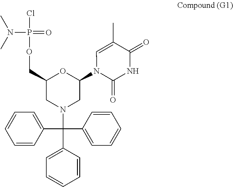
C1=CC(C(C2=CC=CC=C2)(N2CC(N3C(=O)NC(=O)C(C)=C3)OC(COP(Cl)(=O)N(C)C)C2)C2=CC=CC=C2)=CC=C1
